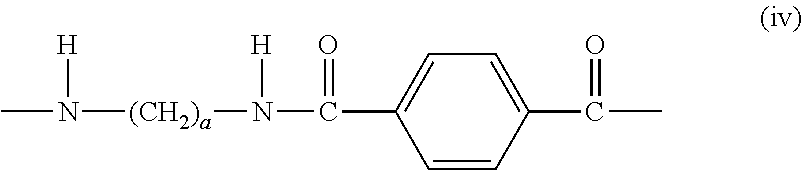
CN([(CH2)a]N([H])C(C1=CC=C(C(C)=O)C=C1)=O)[H]
